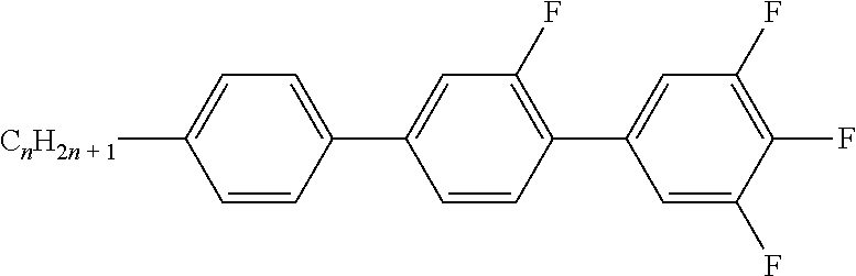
C1=CC(C2=CC(F)=C(C3=CC(F)=C(F)C(F)=C3)C=C2)=CC=C1[CnH2n + 1]
